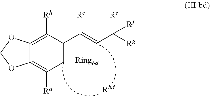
C12=C([Rh])C(C([Rc])=CC([Re])([Rg])[Rf])=CC([Ra])=C1OCO2
